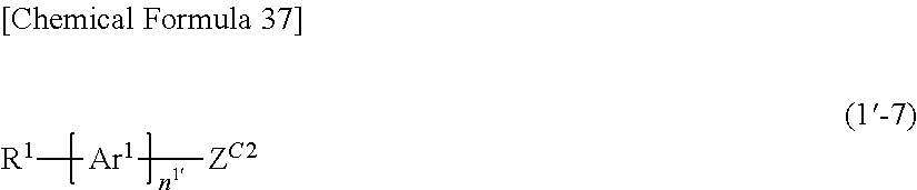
[R1][Ar1][ZC2]
